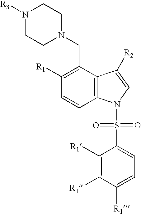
N1([R3])CCN(CC2=C([R1])C=CC3=C2C([R2])=CN3S(C2=CC=C([R1])C([R1])=C2[R1])(=O)=O)CC1
